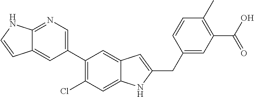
C12=NC=C(C3=C(Cl)C=C4C(=C3)C=C(CC3=CC(C(O)=O)=C(C)C=C3)N4)C=C1C=CN2
